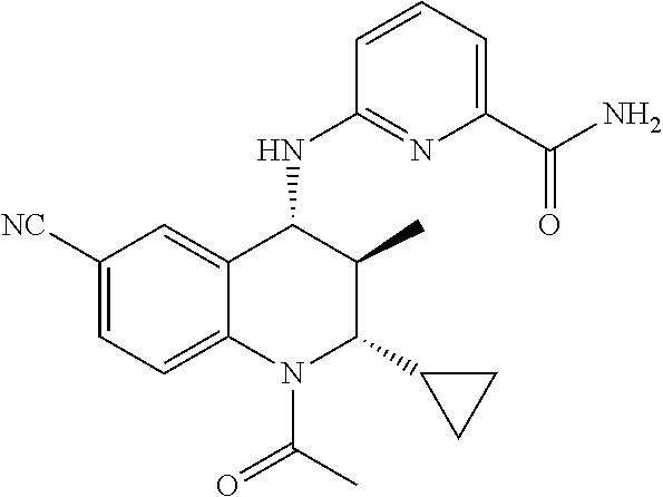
C1([NC])=CC=C2C(=C1)C(NC1=NC(C(N)=O)=CC=C1)C(C)C(C1CC1)N2C(=O)C
